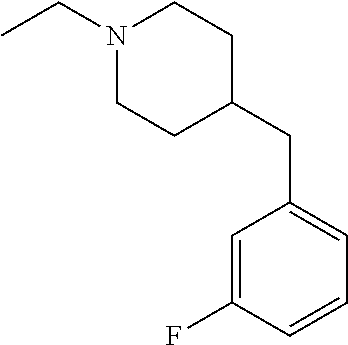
CCN1CCC(CC2=CC=CC(F)=C2)CC1
